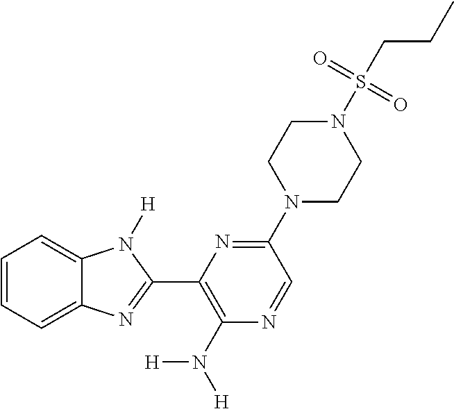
C1=CC=C2C(=C1)N([H])C(C1=C(N([H])[H])N=CC(N3CCN(S(=O)(=O)CCC)CC3)=N1)=N2
